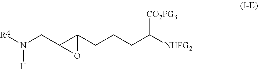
[H]N(CC1C(CCCC([NHPG2])[CO2PG3])O1)[RA]
